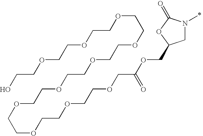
C1N(C)C(=O)OC1COC(COCCOCCOCCOCCOCCOCCOCCOCCOCCOCCO)=O
